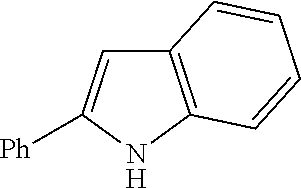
C12=C(NC([Ph])=C1)C=CC=C2
